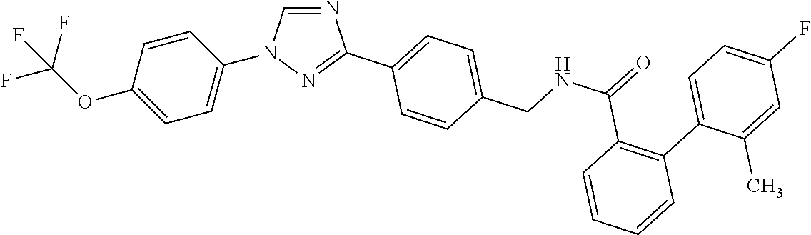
C1=C(OC(F)(F)F)C=CC(N2C=NC(C3=CC=C(CNC(=O)C4=C(C5=CC=C(F)C=C5C)C=CC=C4)C=C3)=N2)=C1
